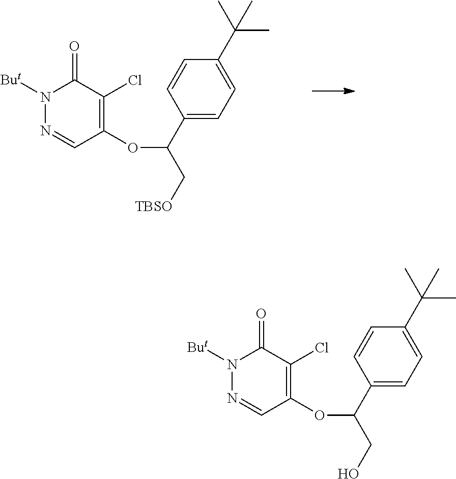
N1=CC(OC(C2=CC=C(C(C)(C)C)C=C2)C[TBSO])=C(Cl)C(=O)N1[But].N1=CC(OC(C2=CC=C(C(C)(C)C)C=C2)CO)=C(Cl)C(=O)N1[But]
